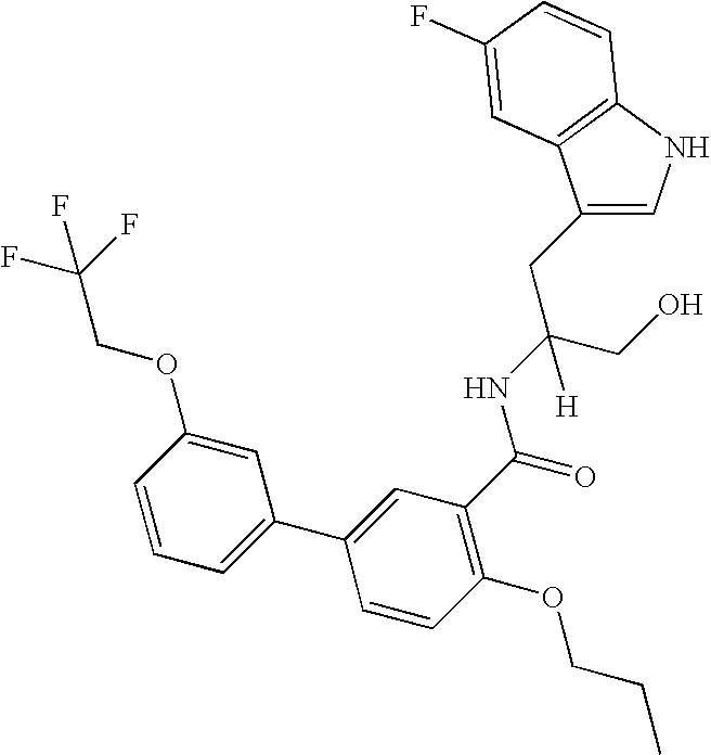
C1(CC(CO)(NC(=O)C2=C(OCCC)C=CC(C3=CC=CC(OCC(F)(F)F)=C3)=C2)[H])=CNC2=C1C=C(F)C=C2
